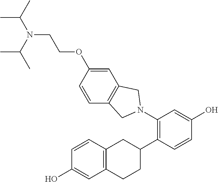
C12=C(C=C(OCCN(C(C)C)C(C)C)C=C1)CN(C1=C(C3CC4=C(CC3)C=C(O)C=C4)C=CC(O)=C1)C2
